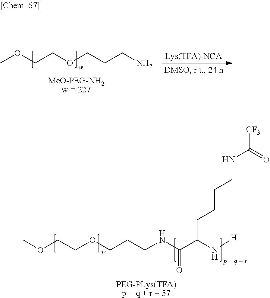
COCCOCCCNC(C(N[H])CCCCNC([CF3])=O)=O.[PEG-PLys(TFA)p + q + r = 57].[Lys(TFA)-NCA].COCCOCCCN.[MeO-PEG-NH2w = 227]
